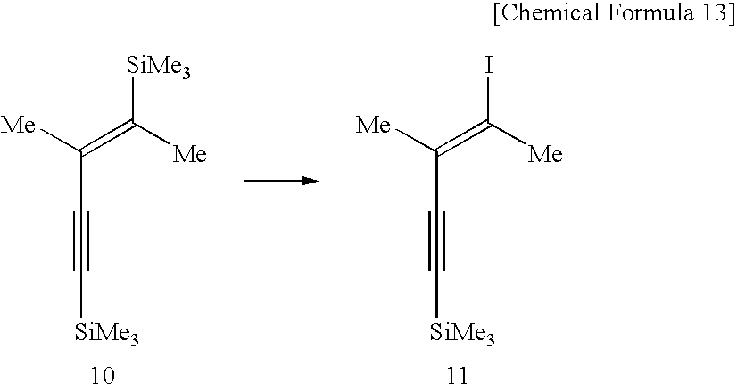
C(C#C[SiMe3])(=C([Me])[SiMe3])[Me].C(C#C[SiMe3])(=C([Me])I)[Me]
